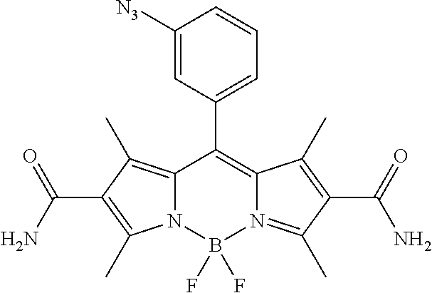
C12=C(C)C(C(N)=O)=C(C)N1B(F)(F)N1=C(C)C(C(=O)N)=C(C)C1=C2C1=CC=CC([N3])=C1
